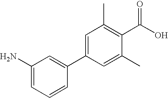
C1(N)=CC=CC(C2=CC(C)=C(C(O)=O)C(C)=C2)=C1
